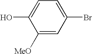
C1([MeO])=CC(Br)=CC=C1O
